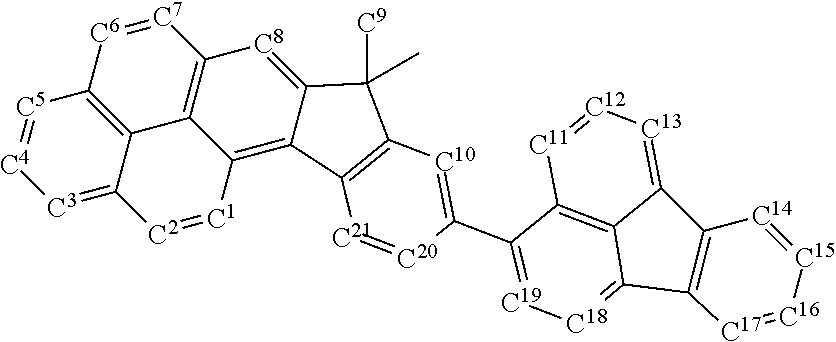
C12=C3C(=[C3][C4]=[C5]1)[C2]=[C1]C1=C4C(=[C8]C(=C31)[C7]=[C6]2)C([C9])(C)C1=C4[C21]=[C20]C(C2=[C19][C18]=C3C4=C2[C11]=[C12][C13]=C4C2=C3[C17]=[C16][C15]=[C14]2)=[C10]1
